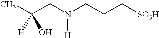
CC(CN(CCC[SO3H])[H])([H])O
